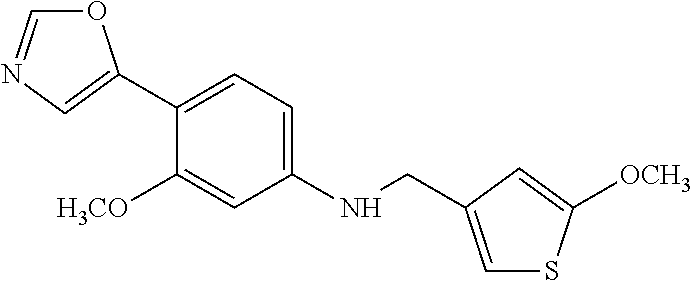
O1C=NC=C1C1=CC=C(NCC2=CSC([OCH3])=C2)C=C1[H3CO]
